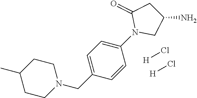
C1(C)CCN(CC2=CC=C(N3CC(N)CC3=O)C=C2)CC1.[H]Cl.[H]Cl
